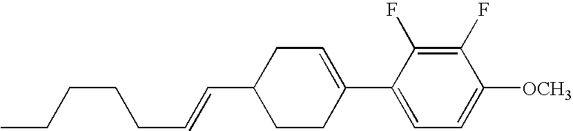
C1(F)=C(F)C(C2=CCC(C=CCCCCC)CC2)=CC=C1[OCH3]
